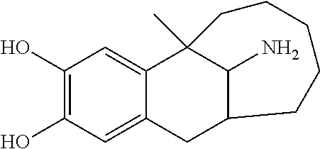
C1(O)=C(O)C=C2C(=C1)C1(C)C(N)C(C2)CCCCC1
